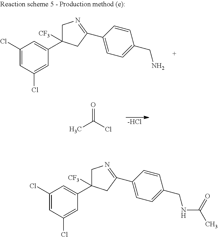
C1(Cl)=CC(Cl)=CC(C2([CF3])CN=C(C3=CC=C(CN)C=C3)C2)=C1.[-HCl].CC(=O)Cl.C1(Cl)=CC(Cl)=CC(C2([CF3])CN=C(C3=CC=C(CNC(C)=O)C=C3)C2)=C1
